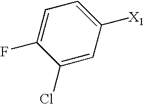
C1(Cl)=CC([X1])=CC=C1F
